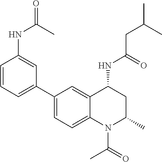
C(CC(C)C)(=O)NC1CC(C)N(C(C)=O)C2=CC=C(C3=CC=CC(NC(=O)C)=C3)C=C12
